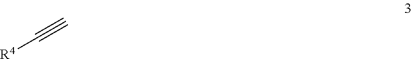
[R4]C#C
